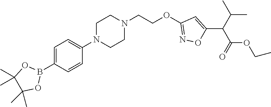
C1=C(B2OC(C)(C)C(C)(C)O2)C=CC(N2CCN(CCOC3=NOC(C(C(C)C)C(=O)OCC)=C3)CC2)=C1
